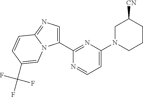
C1(C2=NC(N3CCCC([CN])C3)=CC=N2)=CN=C2N1C=C(C(F)(F)F)C=C2
